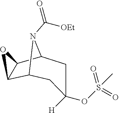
C12C3C(C(N1C(=O)[OEt])CC([H])(OS(=O)(=O)C)C2)O3
